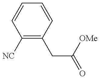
C1([NC])=C(CC([OMe])=O)C=CC=C1
